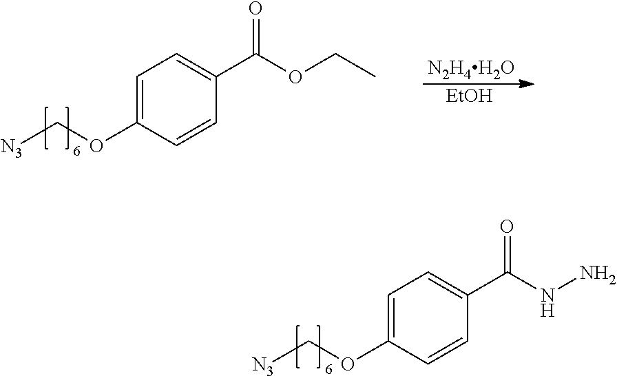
[N2H4H2O].[EtOH].C1=C(OC[N3])C=CC(C(OCC)=O)=C1.C1=C(OC[N3])C=CC(C(NN)=O)=C1
